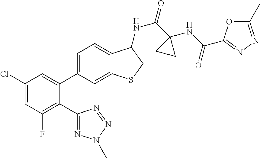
C1(Cl)=CC(F)=C(C2=NN(C)N=N2)C(C2=CC=C3C(=C2)SCC3NC(=O)C2(NC(=O)C3=NN=C(C)O3)CC2)=C1
